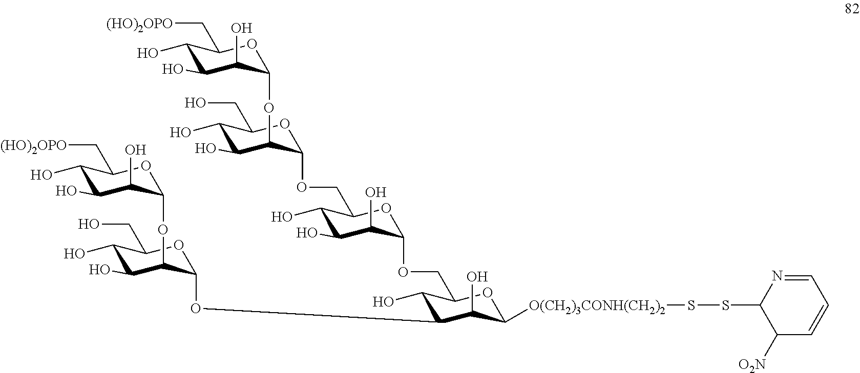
C1(O)C(OC2C(OC3C(O)C(O)C(O)C(C[(HO)2OPO])O3)C(O)C(O)C(CO)O2)C(O)C([O(CH2)3CONH(CH2)2]SSC2C([O2N])C=CC=N2)OC1COC1C(O)C(O)C(O)C(COC2C(OC3C(O)C(O)C(O)C(C[(HO)2OPO])O3)C(O)C(O)C(CO)O2)O1
